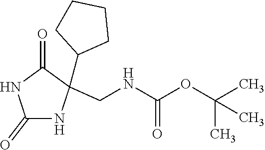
O(C(C)(C)C)C(NCC1(C2CCCC2)C(=O)NC(=O)N1)=O
